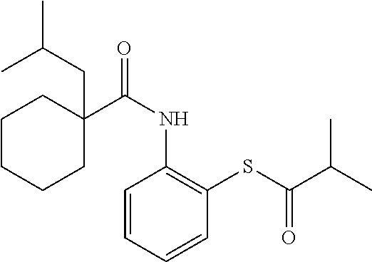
C1CCCC(C(NC2=C(SC(C(C)C)=O)C=CC=C2)=O)(CC(C)C)C1
